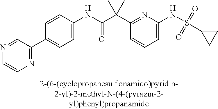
C1(NC(=O)C(C2=NC(NS(C3CC3)(=O)=O)=CC=C2)(C)C)=CC=C(C2=NC=CN=C2)C=C1
